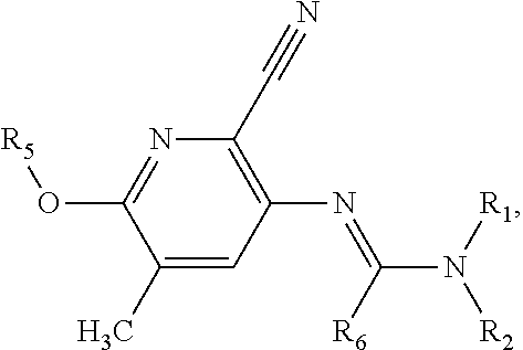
N1=C(O[R5])C(C)=CC(N=C(N([R1])[R2])[R6])=C1C#N
